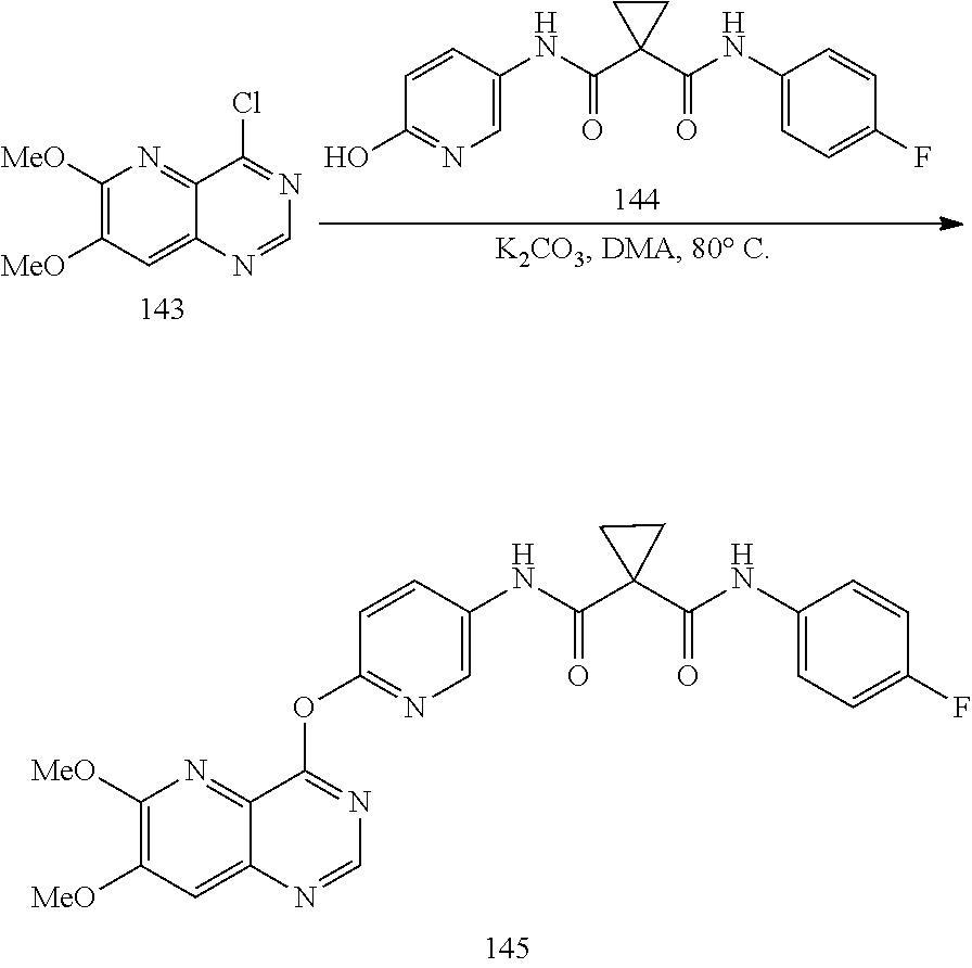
C1=NC2=CC([MeO])=C([MeO])N=C2C(OC2=NC=C(NC(C3(C(NC4=CC=C(F)C=C4)=O)CC3)=O)C=C2)=N1.C1=NC2=CC([MeO])=C([MeO])N=C2C(Cl)=N1.C1(NC(C2(C(=O)NC3=CC=C(F)C=C3)CC2)=O)=CN=C(O)C=C1
